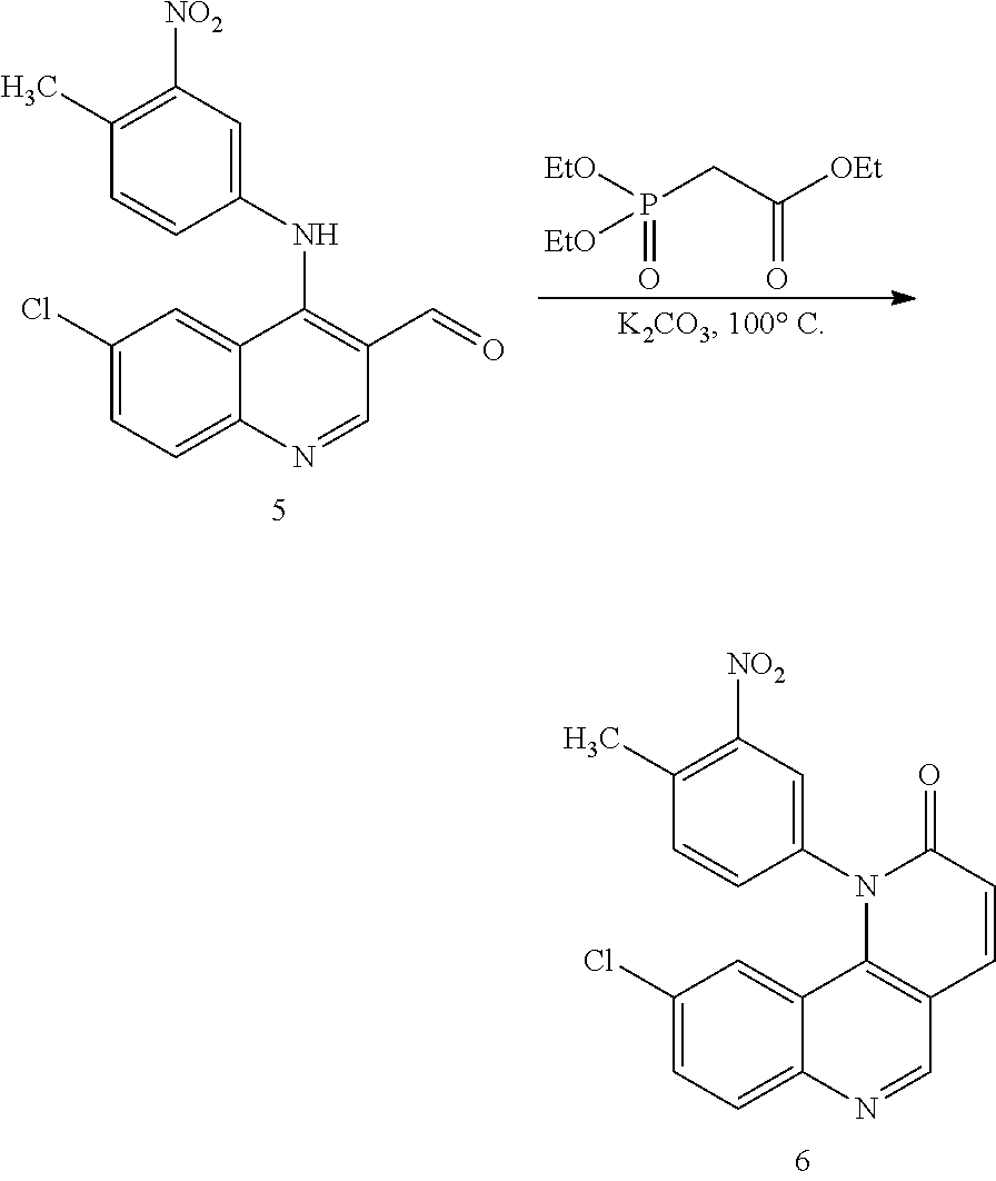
C1(Cl)=CC=C2C(=C1)C1=C(C=N2)C=CC(=O)N1C1=CC([NO2])=C(C)C=C1.C1(Cl)=CC=C2C(=C1)C(NC1=CC([NO2])=C(C)C=C1)=C(C=O)C=N2.P(CC([OEt])=O)(=O)([EtO])[EtO]
